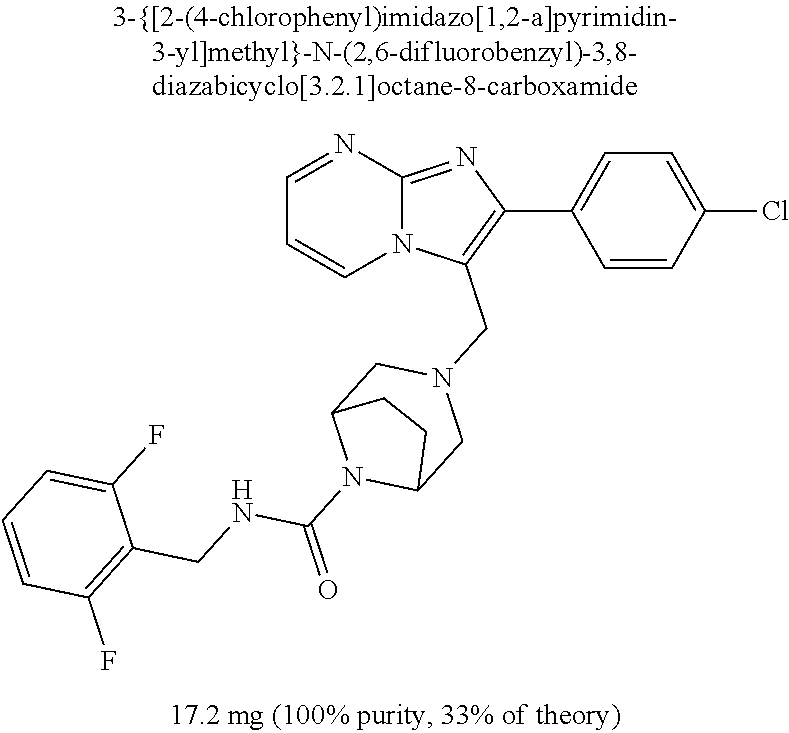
C1=CC(Cl)=CC=C1C1=C(CN2CC3N(C(=O)NCC4=C(F)C=CC=C4F)C(C2)CC3)N2C(=N1)N=CC=C2
